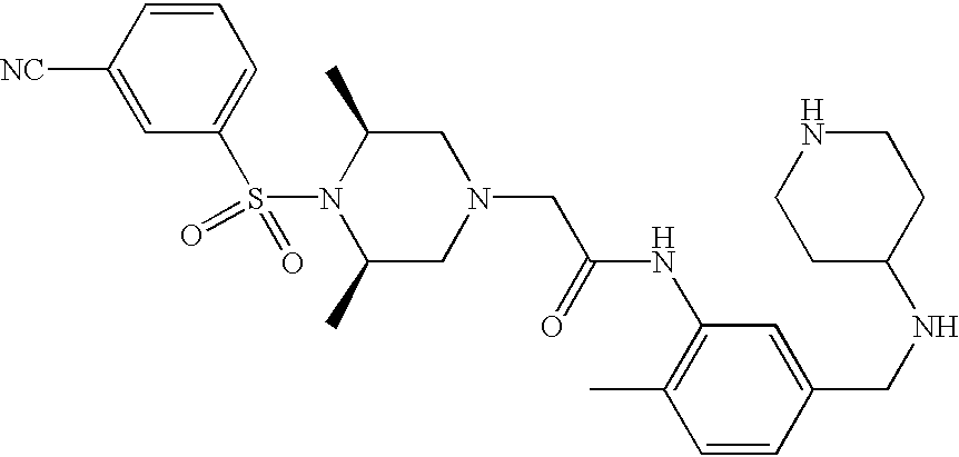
[NC]C1=CC(S(N2C(C)CN(CC(=O)NC3=C(C)C=CC(CNC4CCNCC4)=C3)CC2C)(=O)=O)=CC=C1
